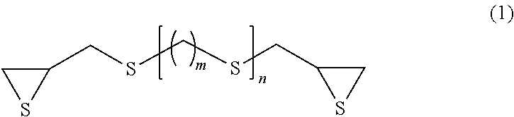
C1SC1CSCSCC1SC1
